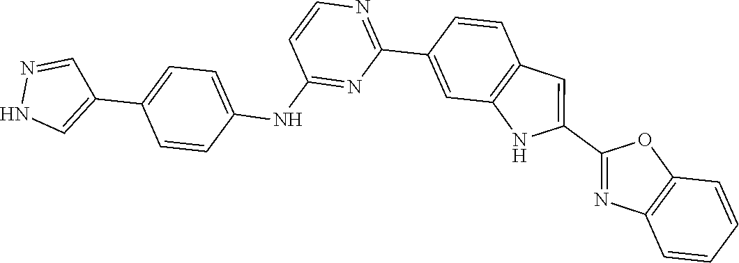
C1(C2=NC=CC(NC3=CC=C(C4=CNN=C4)C=C3)=N2)=CC2=C(C=C1)C=C(C1=NC3=C(O1)C=CC=C3)N2
